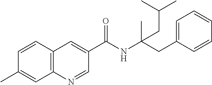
C1=CC2=C(C=C1C)N=CC(C(NC(CC1=CC=CC=C1)(C)CC(C)C)=O)=C2
